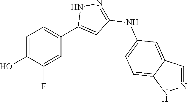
C1=C(O)C(F)=CC(C2=CC(NC3=CC=C4C(=C3)C=NN4)=NN2)=C1
